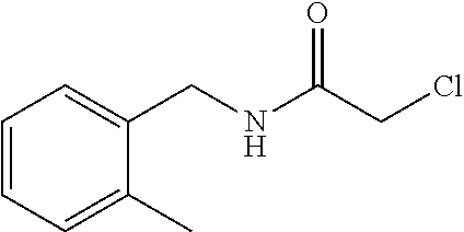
C1(CNC(CCl)=O)=CC=CC=C1C
